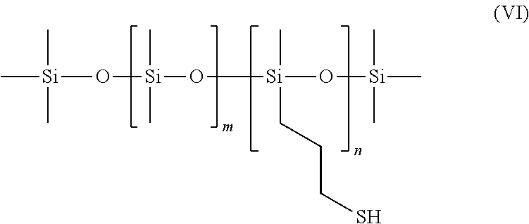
[Si](O[Si](O[Si](C)(CCCS)O[Si](C)(C)C)(C)C)(C)(C)C
